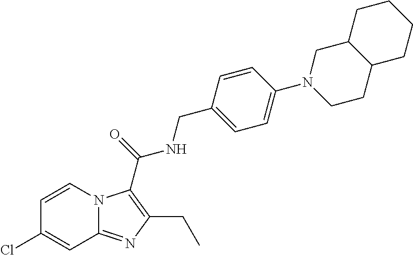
C1=CN2C(=NC(CC)=C2C(=O)NCC2=CC=C(N3CCC4C(C3)CCCC4)C=C2)C=C1Cl
